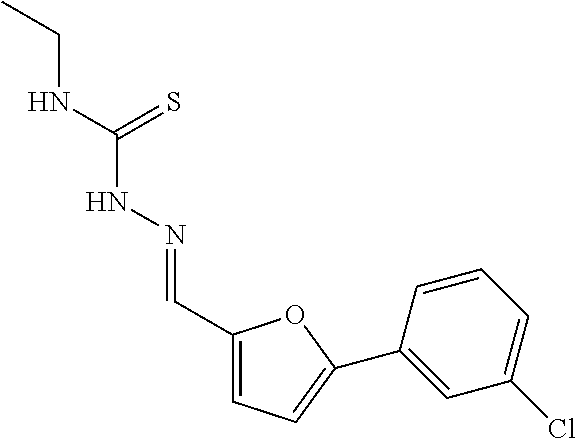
C1(C=NNC(NCC)=S)=CC=C(C2=CC(Cl)=CC=C2)O1
